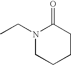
CCN1CCCCC1=O
